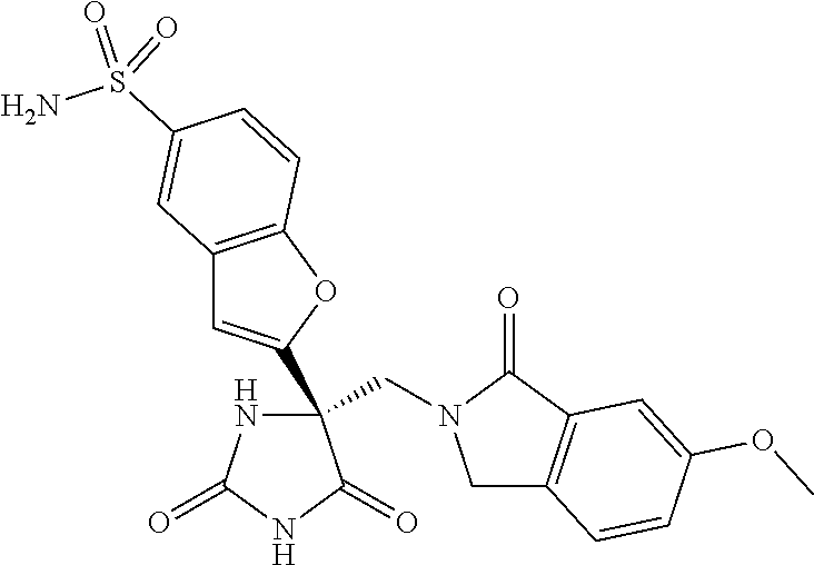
C(C1(C2=CC3=C(O2)C=CC(S(N)(=O)=O)=C3)NC(=O)NC1=O)N1CC2=C(C1=O)C=C(OC)C=C2
